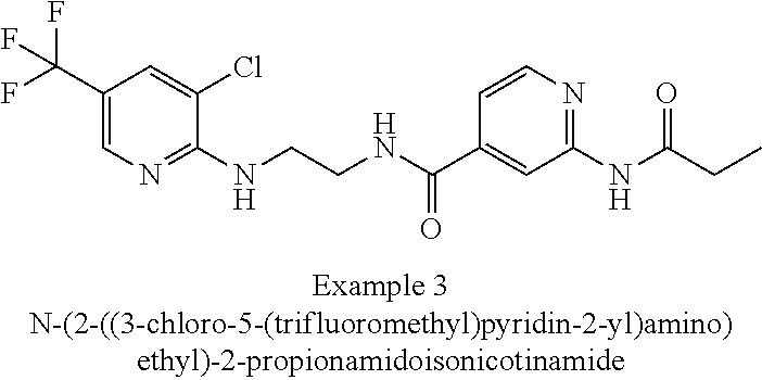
C1(C(F)(F)F)=CN=C(NCCNC(C2=CC(NC(=O)CC)=NC=C2)=O)C(Cl)=C1
